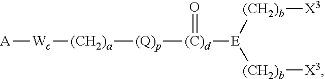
[A][Wc][(CH2)a][(Q)p][(C)d](=O)[E]([(CH2)b][X3])[(CH2)b][X3]
